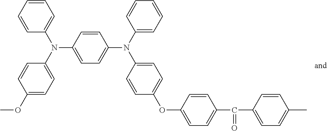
C1=C(N(C2=CC=C(OC)C=C2)C2=CC=CC=C2)C=CC(N(C2=CC=CC=C2)C2=CC=C(OC3=CC=C(C(C4=CC=C(C)C=C4)=O)C=C3)C=C2)=C1
